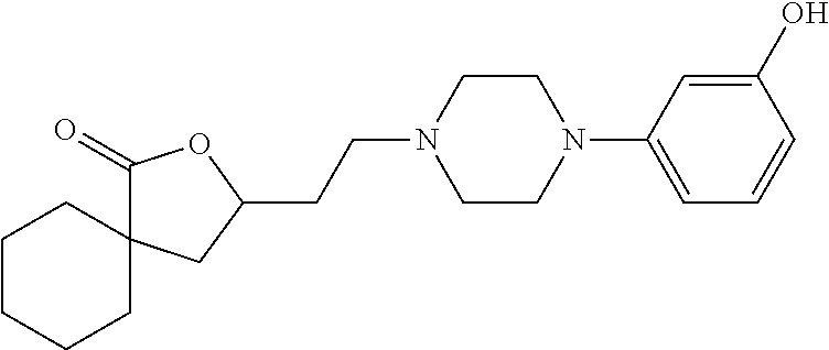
O1C(=O)C2(CC1CCN1CCN(C3=CC=CC(O)=C3)CC1)CCCCC2
